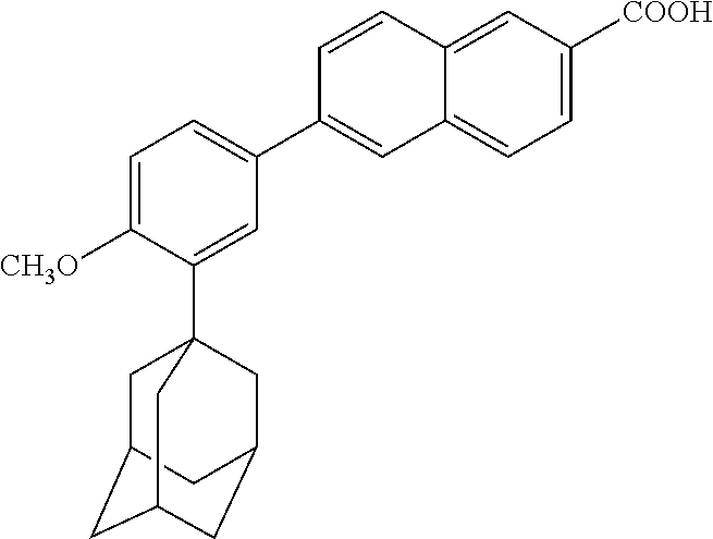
C12=CC([COOH])=CC=C1C=C(C1=CC=C([CH3O])C(C34CC5CC(CC(C3)C5)C4)=C1)C=C2
